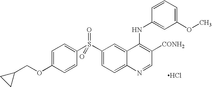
C1(S(C2=CC=C(OCC3CC3)C=C2)(=O)=O)=CC=C2C(=C1)C(NC1=CC(OC)=CC=C1)=C([CONH2])C=N2.Cl
